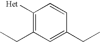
C1([Het])=C(CC)C=C(CC)C=C1
